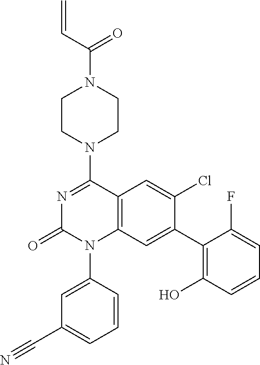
C=CC(N1CCN(C2=NC(=O)N(C3=CC(C#N)=CC=C3)C3=C2C=C(Cl)C(C2=C(O)C=CC=C2F)=C3)CC1)=O
